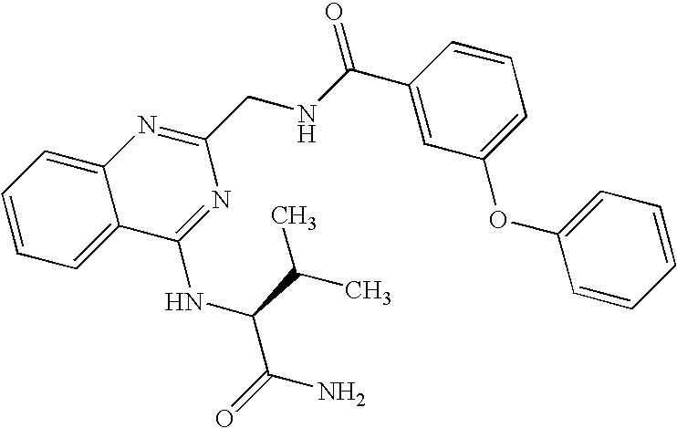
C1=C2C(=CC=C1)N=C(CNC(C1=CC(OC3=CC=CC=C3)=CC=C1)=O)N=C2NC(C(=O)N)C(C)C
